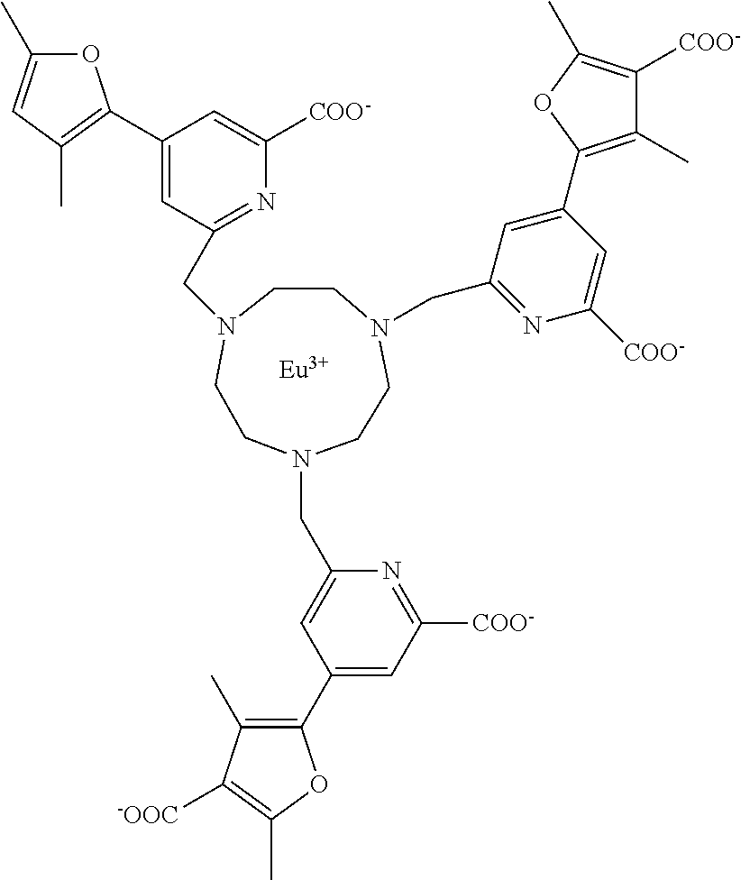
C1N(CC2=NC([COO-])=CC(C3=C(C)C=C(C)O3)=C2)CCN(CC2=NC([COO-])=CC(C3=C(C)C([COO-])=C(C)O3)=C2)CCN(CC2=CC(C3=C(C)C([-OOC])=C(C)O3)=CC([COO-])=N2)C1.[Eu]
